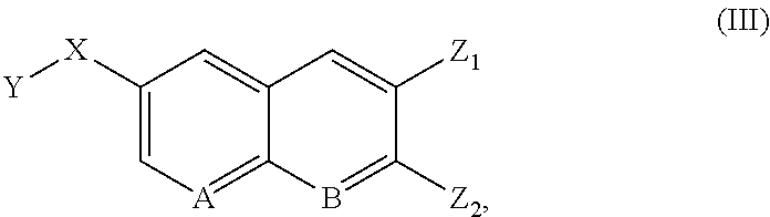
C1=C2C=C([Z1])C([Z2])=BC2=[A]C=C1[X][Y]
